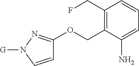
C1(CF)=C(COC2=NN([G])C=C2)C(N)=CC=C1
